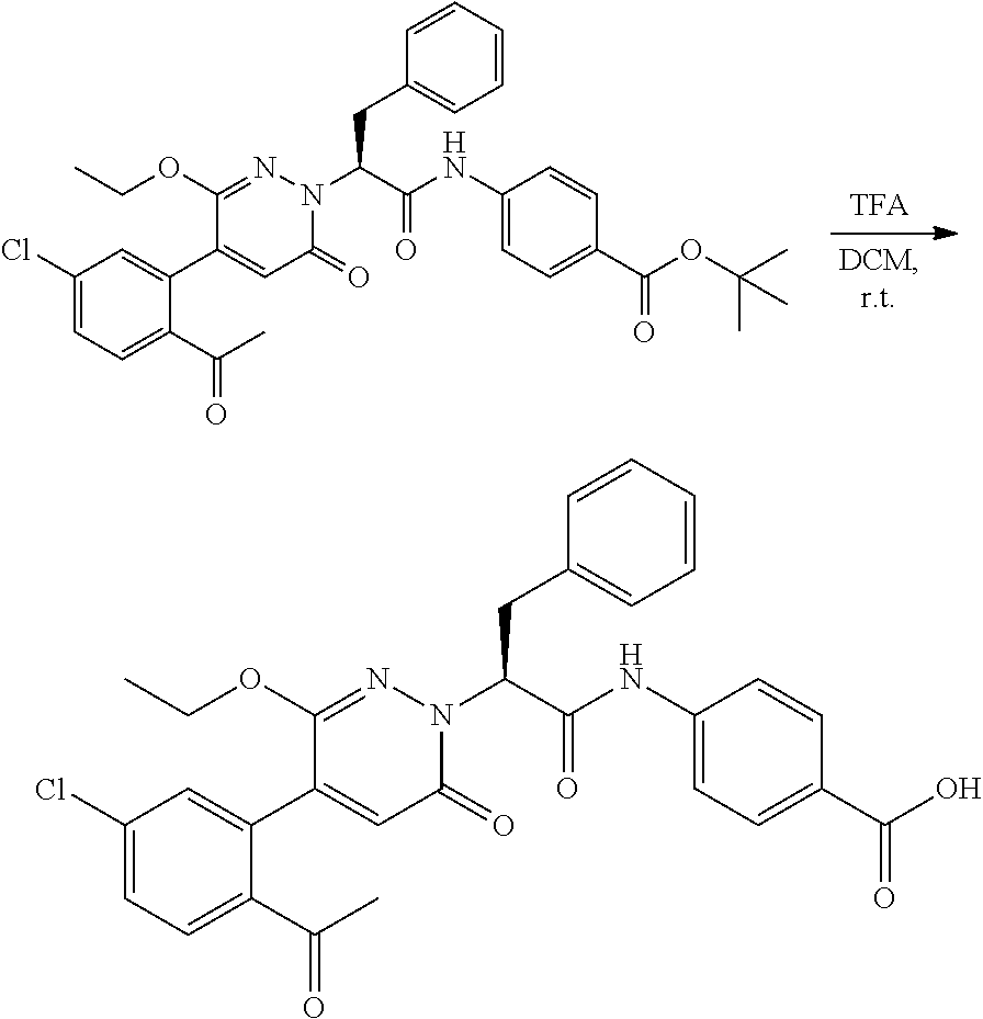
C1(Cl)=CC=C(C(C)=O)C(C2=CC(=O)N(C(CC3=CC=CC=C3)C(NC3=CC=C(C(OC(C)(C)C)=O)C=C3)=O)N=C2OCC)=C1.C1(Cl)=CC=C(C(C)=O)C(C2=CC(=O)N(C(CC3=CC=CC=C3)C(NC3=CC=C(C(O)=O)C=C3)=O)N=C2OCC)=C1
